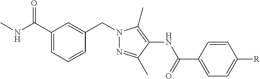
C1(C(NC)=O)=CC=CC(CN2N=C(C)C(NC(C3=CC=C([R])C=C3)=O)=C2C)=C1
